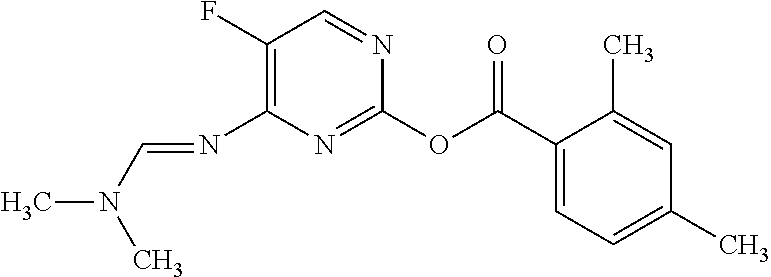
C1(OC(C2=CC=C(C)C=C2C)=O)=NC(N=CN(C)C)=C(F)C=N1
